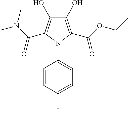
C1(O)=C(C(OCC)=O)N(C2=CC=C(I)C=C2)C(C(N(C)C)=O)=C1O
